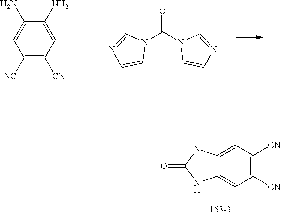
C1([NC])=C([CN])C=C(N)C(N)=C1.O=C(N1C=CN=C1)N1C=NC=C1.C1=C2C(=CC([CN])=C1[CN])NC(=O)N2
